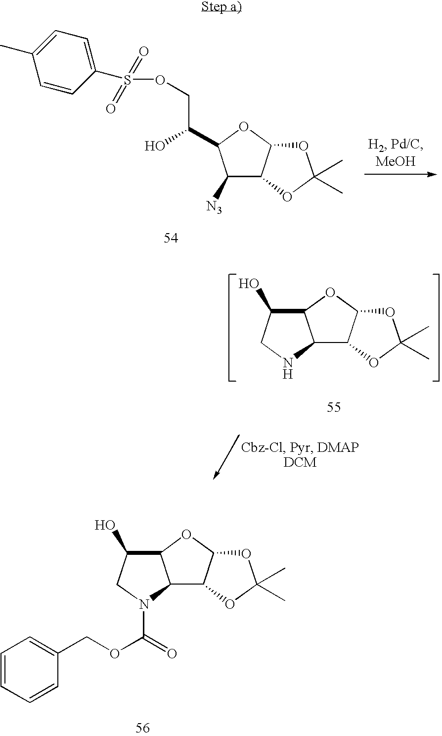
C1([N3])C2C(OC1C(O)COS(=O)(=O)C1=CC=C(C)C=C1)OC(C)(C)O2.C12C3C(OC1C(O)CN2)OC(C)(C)O3.C12C3C(OC1C(O)CN2C(=O)OCC1=CC=CC=C1)OC(C)(C)O3
